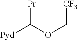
[Pyd]C(OC[CF3])[Pr]
